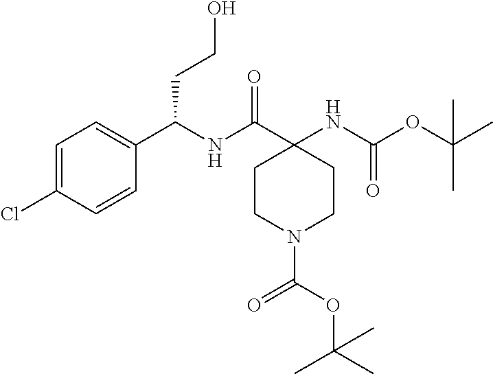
C1(NC(OC(C)(C)C)=O)(C(NC(C2=CC=C(Cl)C=C2)CCO)=O)CCN(C(OC(C)(C)C)=O)CC1
